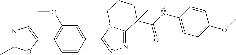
N1=C(C)OC(C2=C(OC)C=C(C3=NN=C4N3CCCC4(C)C(=O)NC3=CC=C(OC)C=C3)C=C2)=C1
